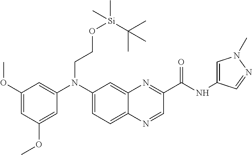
C1(OC)=CC(OC)=CC(N(C2=CC=C3C(=C2)N=C(C(=O)NC2=CN(C)N=C2)C=N3)CCO[Si](C)(C)C(C)(C)C)=C1
